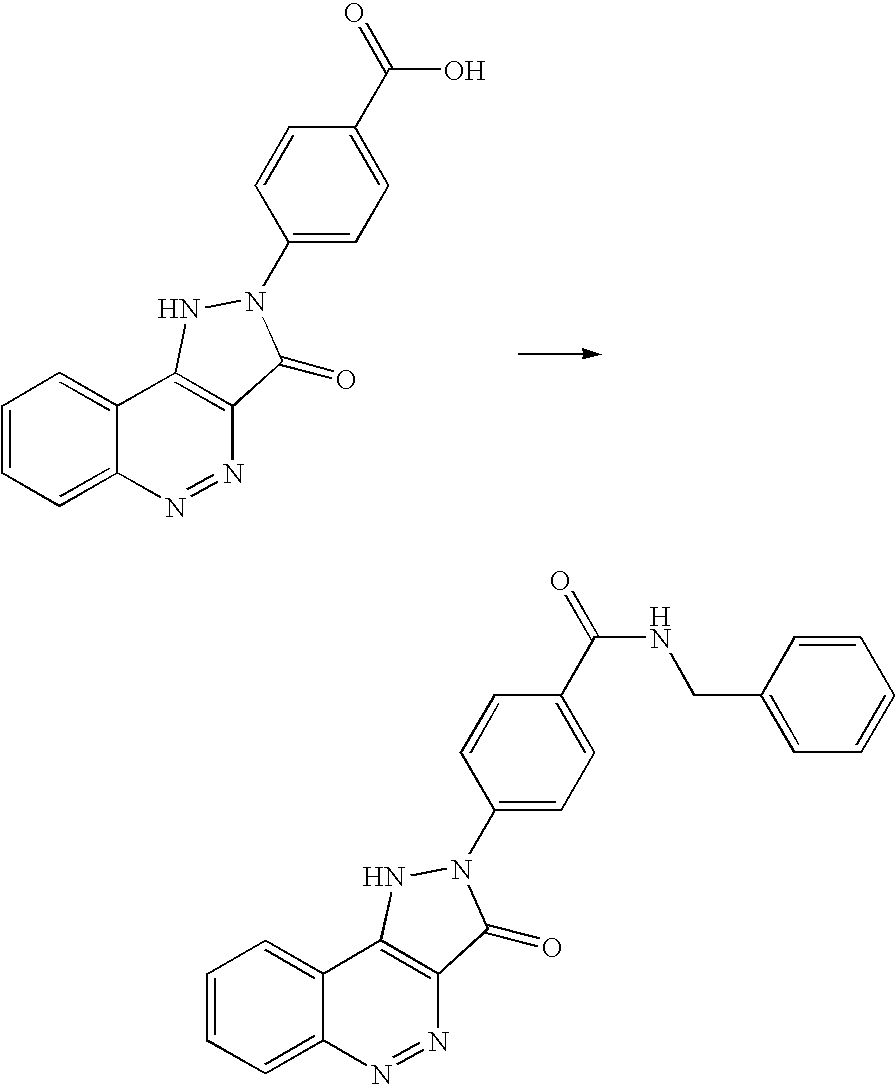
C1=CC=C2C(=C1)C1=C(N=N2)C(=O)N(C2=CC=C(C(=O)O)C=C2)N1.C1=CC=C2C(=C1)C1=C(N=N2)C(=O)N(C2=CC=C(C(=O)NCC3=CC=CC=C3)C=C2)N1
